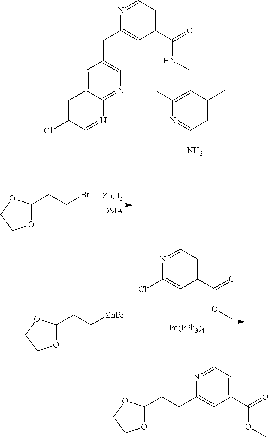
[DMA].O1C(CCBr)OCC1.C1(C(=O)OC)=CC=NC(Cl)=C1.[Pd(PPh3)4].O1C(CC[ZnBr])OCC1.C1=C2C(=NC=C1CC1=CC(C(=O)NCC3=C(C)N=C(N)C=C3C)=CC=N1)N=CC(Cl)=C2.O1C(CCC2=CC(C(=O)OC)=CC=N2)OCC1
